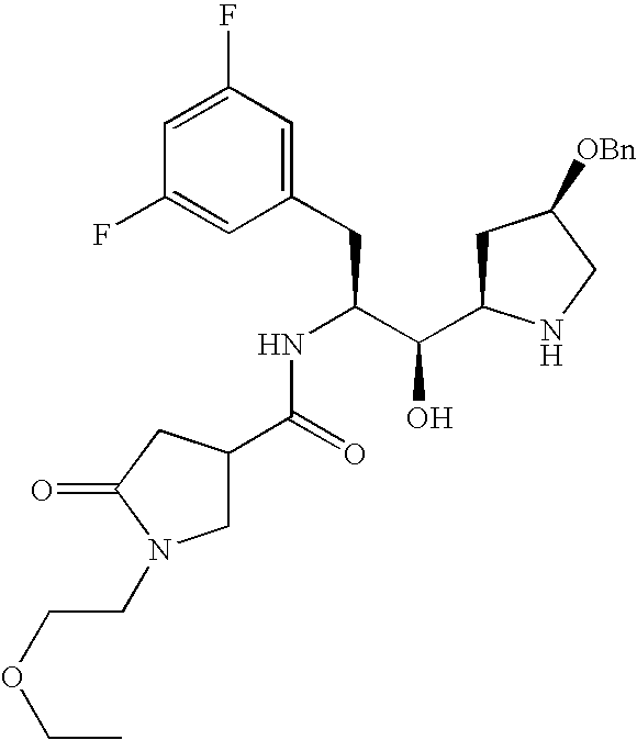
C1(F)=CC(F)=CC(CC(C(C2CC([OBn])CN2)O)NC(C2CN(CCOCC)C(=O)C2)=O)=C1
